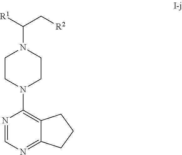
N1=CN=C2C(=C1N1CCN(C([R1])C[R2])CC1)CCC2
